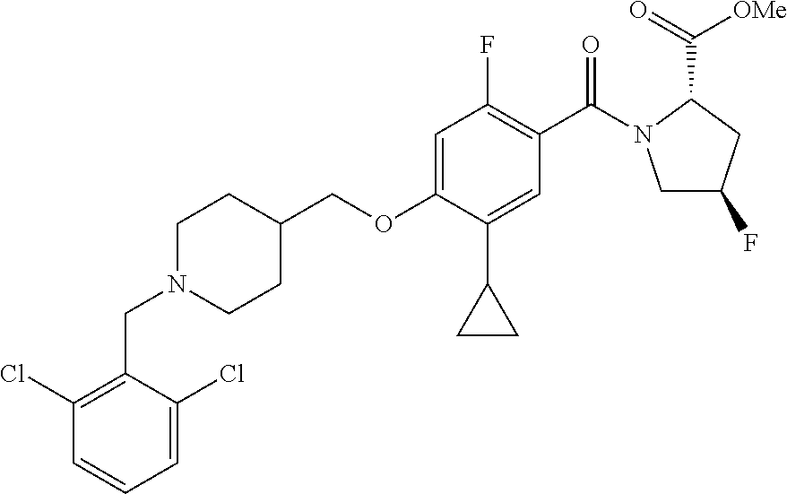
C(N1CCC(COC2=CC(F)=C(C(=O)N3CC(F)CC3C(=O)[OMe])C=C2C2CC2)CC1)C1=C(Cl)C=CC=C1Cl
